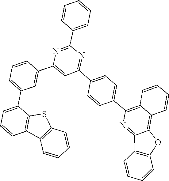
C1=CC=CC2=C3C(=NC(C4=CC=C(C5=NC(C6=CC=CC=C6)=NC(C6=CC(C7=CC=CC8=C7SC7=C8C=CC=C7)=CC=C6)=C5)C=C4)=C12)C1=C(O3)C=CC=C1
